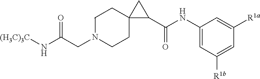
C(CN1CCC2(CC1)C(C(NC1=CC([R1b])=CC([R1a])=C1)=O)C2)(N[(H3C)3C])=O
